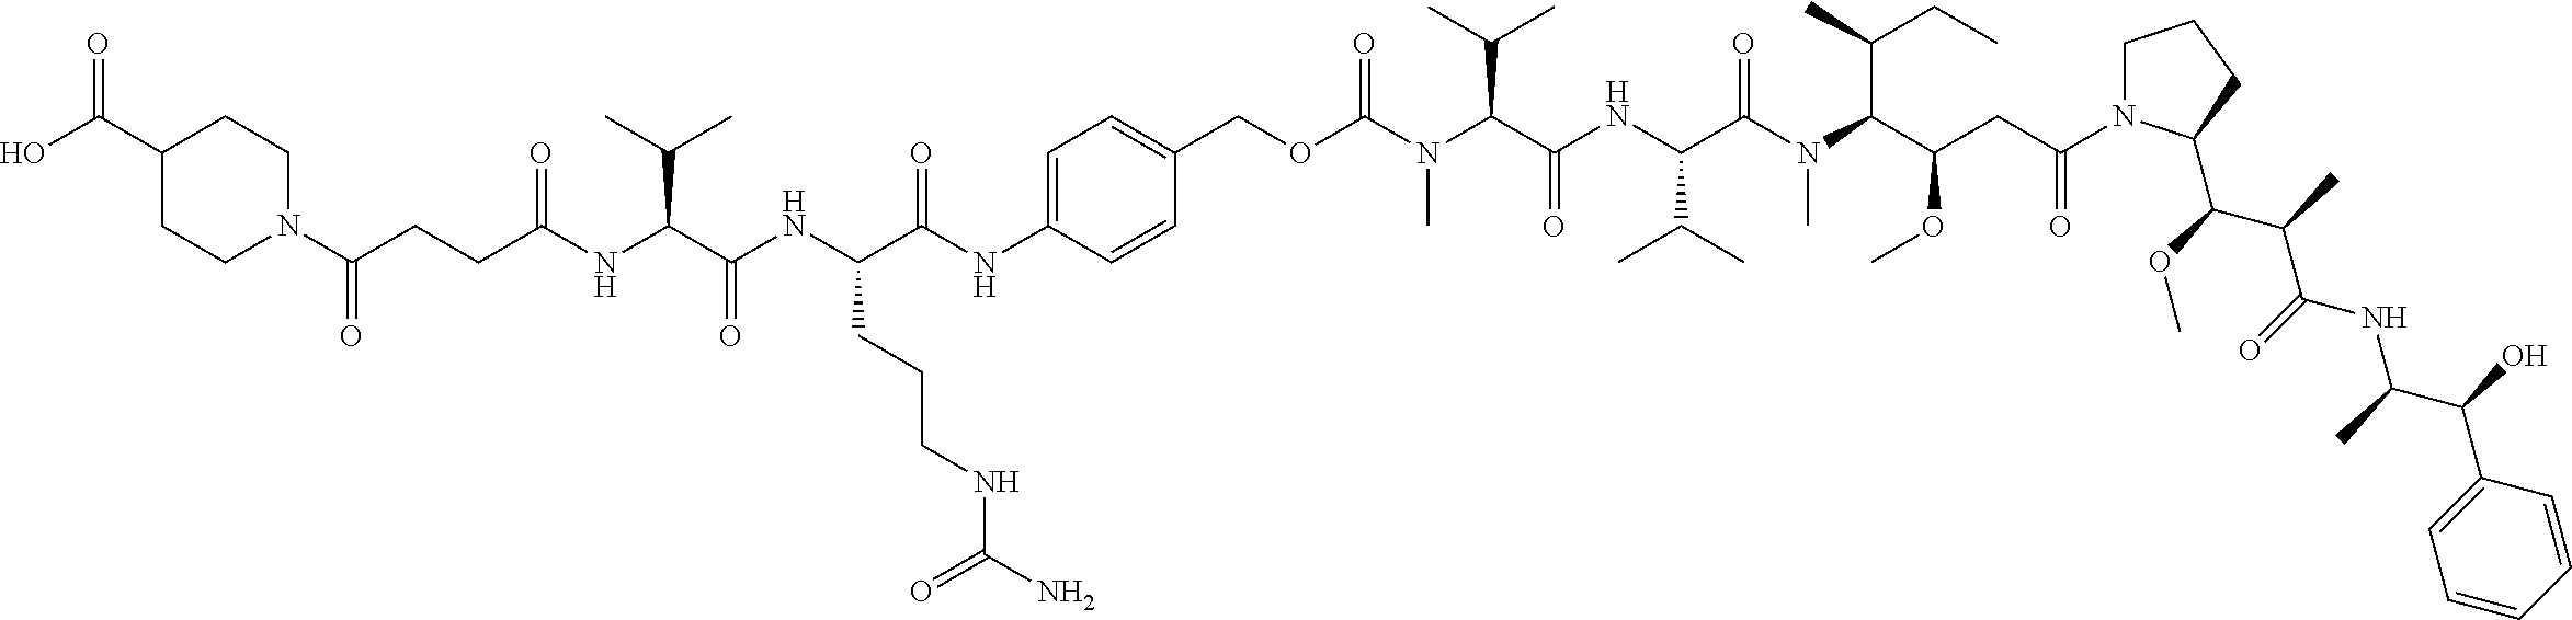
C1(C(O)=O)CCN(C(CCC(NC(C(NC(C(NC2=CC=C(COC(N(C(C(NC(C(N(C(C(CC(N3CCCC3C(C(C(=O)NC(C(C3=CC=CC=C3)O)C)C)OC)=O)OC)C(CC)C)C)=O)C(C)C)=O)C(C)C)C)=O)C=C2)=O)CCCNC(N)=O)=O)C(C)C)=O)=O)CC1
